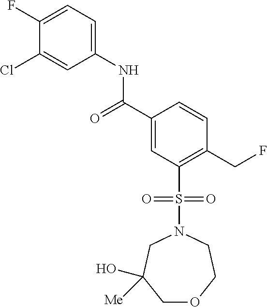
C1(F)=CC=C(NC(C2=CC(S(=O)(=O)N3CC(O)([Me])COCC3)=C(CF)C=C2)=O)C=C1Cl
